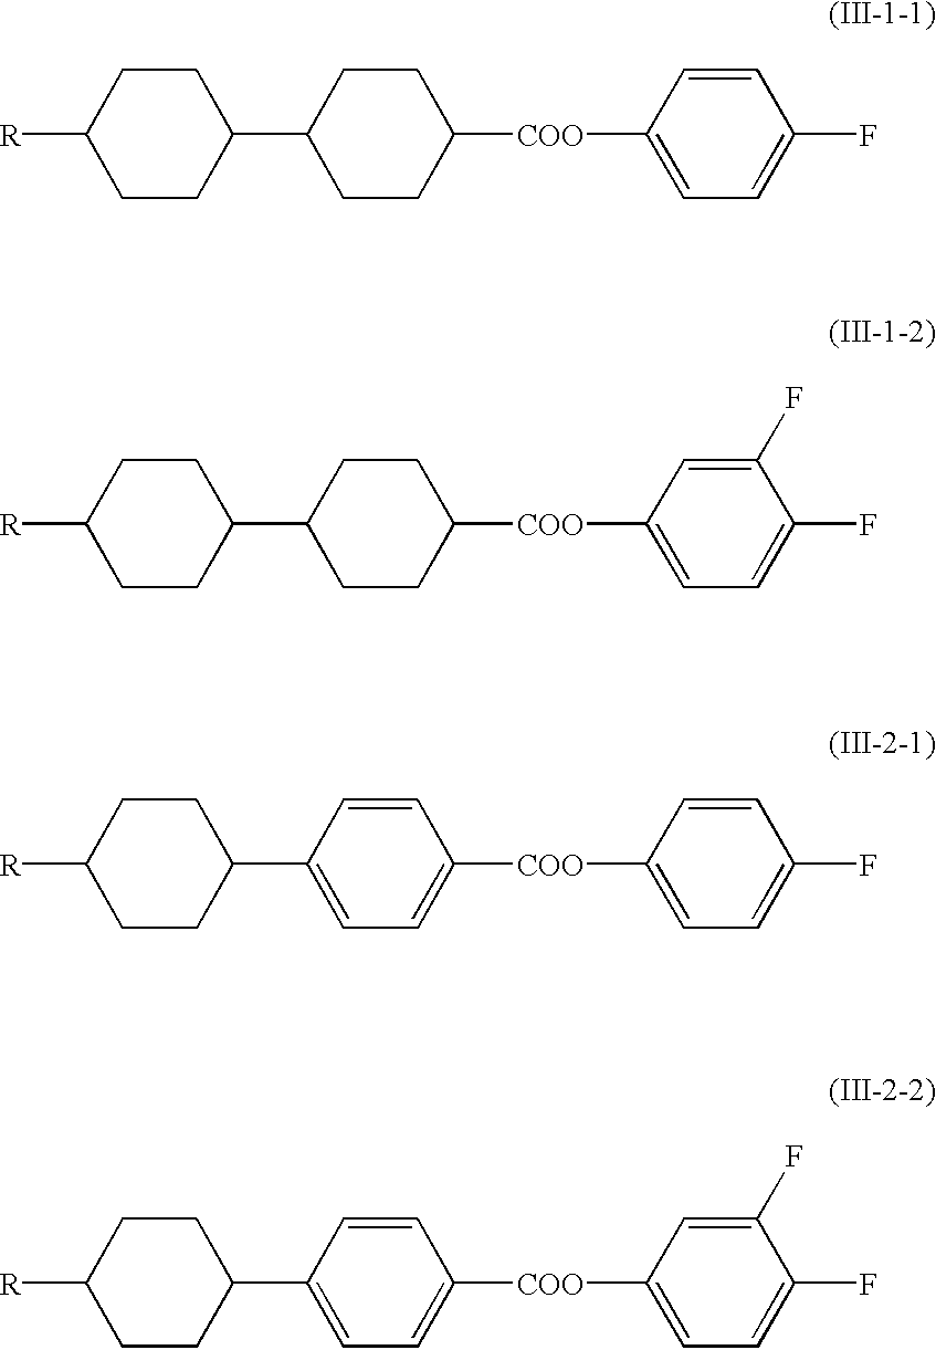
C1CC([R])CCC1C1CCC([COO]C2=CC=C(F)C=C2)CC1.C1CC([R])CCC1C1CCC([COO]C2=CC=C(F)C(F)=C2)CC1.C1CC([R])CCC1C1=CC=C([COO]C2=CC=C(F)C=C2)C=C1.C1CC([R])CCC1C1=CC=C([COO]C2=CC=C(F)C(F)=C2)C=C1
